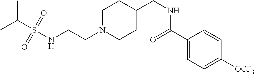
N(CCN1CCC(CNC(C2=CC=C([OCF3])C=C2)=O)CC1)S(C(C)C)(=O)=O
